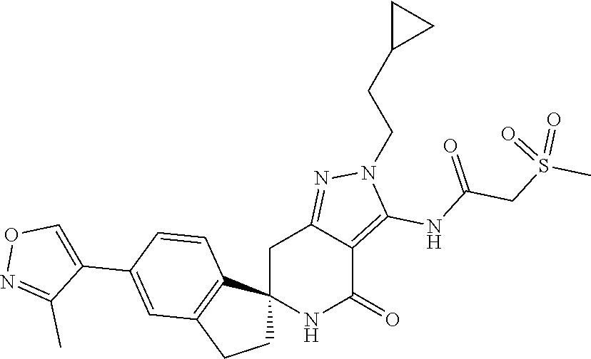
C12(NC(=O)C3=C(NC(CS(C)(=O)=O)=O)N(CCC4CC4)N=C3C1)CCC1=C2C=CC(C2=CON=C2C)=C1
